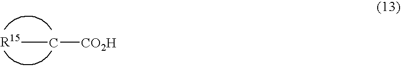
C([CO2H])C
